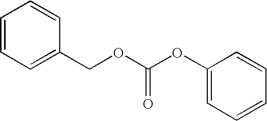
C1=CC=C(COC(OC2=CC=CC=C2)=O)C=C1
